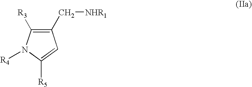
C1(C[NHR1])=C([R3])N([R4])C([R5])=C1
